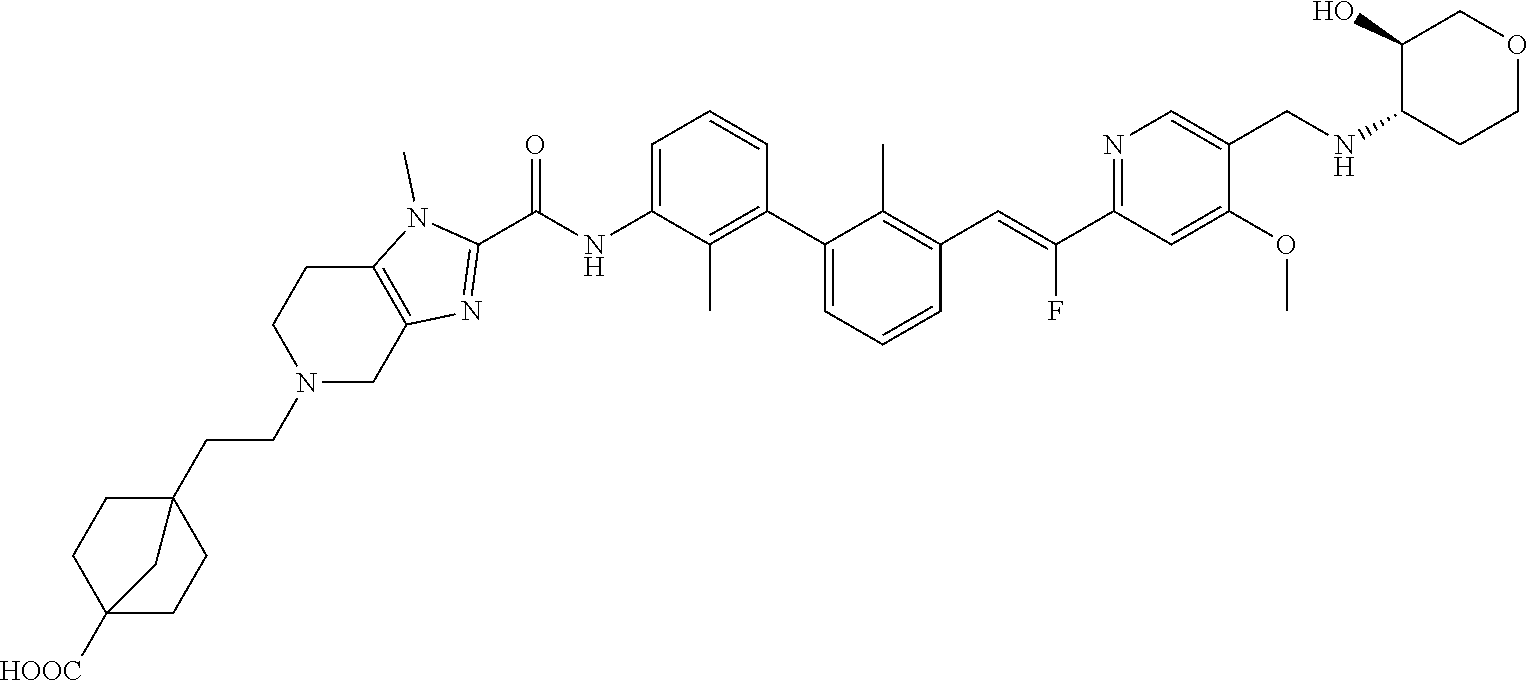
C1(C2=CC=CC(C=C(C3=NC=C(CNC4CCOCC4O)C(OC)=C3)F)=C2C)=C(C)C(NC(C2=NC3=C(N2C)CCN(CCC24CCC([HOOC])(CC2)C4)C3)=O)=CC=C1
